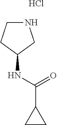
N1CCC(NC(=O)C2CC2)C1.Cl
